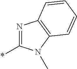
*C1=NC2=C(N1C)C=CC=C2
